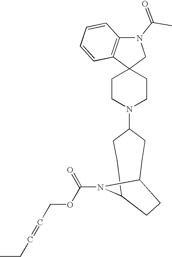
C1CN(C2CCC3N(C(OCC=CCC)=O)C(CC2)CC3)CCC12CN(C(=O)C)C1=C2C=CC=C1
